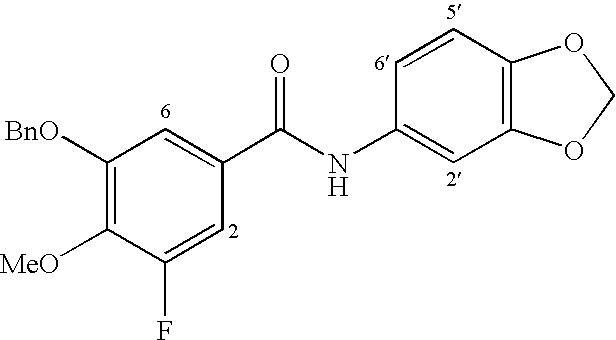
C1([BnO])=C([MeO])C(F)=CC(C(NC2=CC3=C(C=C2)OCO3)=O)=C1
